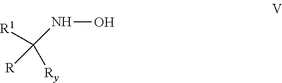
C([R1])(NO)([Ry])[R]
